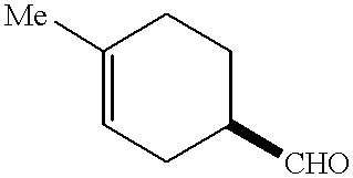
C1([Me])=CCC([CHO])CC1
